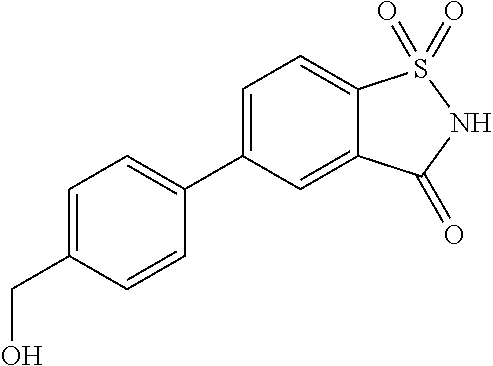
C1(C2=CC=C3C(=C2)C(=O)NS3(=O)=O)=CC=C(CO)C=C1
